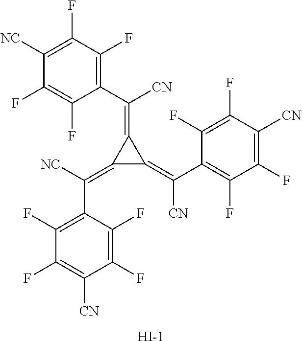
C1(C([CN])=C2C(=C([NC])C3=C(F)C(F)=C([CN])C(F)=C3F)C2=C(C2=C(F)C(F)=C([CN])C(F)=C2F)[CN])=C(F)C(F)=C([NC])C(F)=C1F.[I-]
